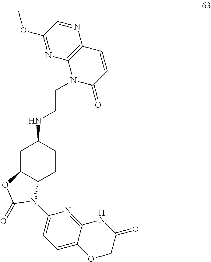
N(C1CC2C(CC1)N(C1=CC=C3C(=N1)NC(=O)CO3)C(=O)O2)CCN1C(=O)C=CC2=C1N=C(OC)C=N2
